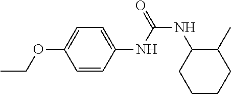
C1=CC(NC(=O)NC2CCCCC2C)=CC=C1OCC
